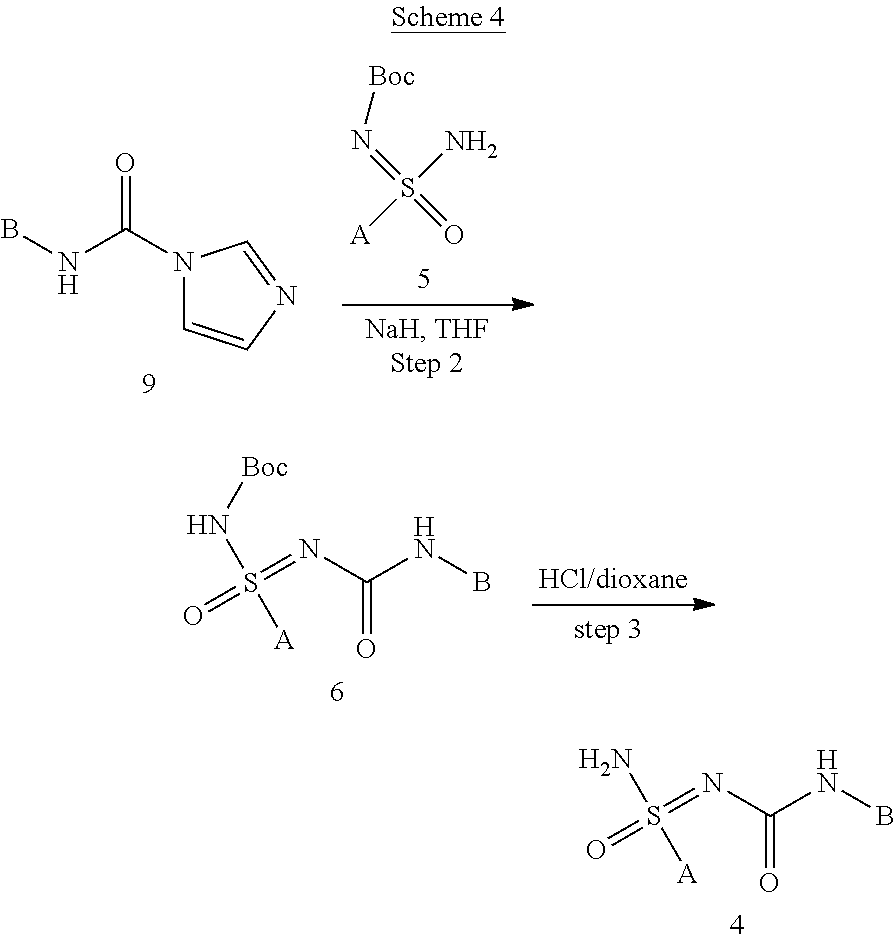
O=S(=NC(NB)=O)(N[Boc])[A].O=S(=NC(NB)=O)(N)[A].S([A])(N)(=N[Boc])=O.N1(C(NB)=O)C=CN=C1
